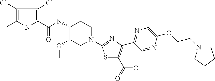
C(NC1C(OC)CN(C2=NC(C3=NC=C(OCCN4CCCC4)N=C3)=C(C(O)=O)S2)CC1)(=O)C1=C(Cl)C(Cl)=C(C)N1
